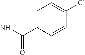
C1=C(C(N)=O)C=CC(Cl)=C1
